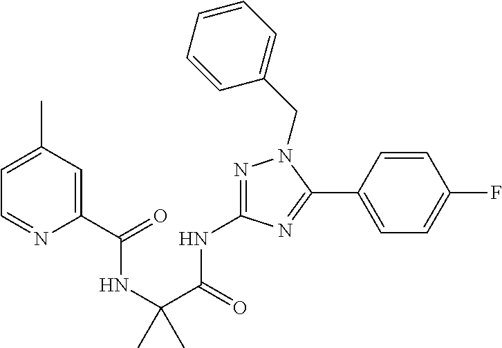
N1=C(NC(C(NC(=O)C2=CC(C)=CC=N2)(C)C)=O)N=C(C2=CC=C(F)C=C2)N1CC1=CC=CC=C1
